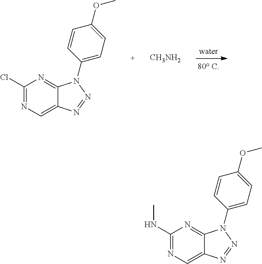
C1(Cl)=NC=C2C(=N1)N(C1=CC=C(OC)C=C1)N=N2.[CH3NH2].C1(NC)=NC=C2C(=N1)N(C1=CC=C(OC)C=C1)N=N2
